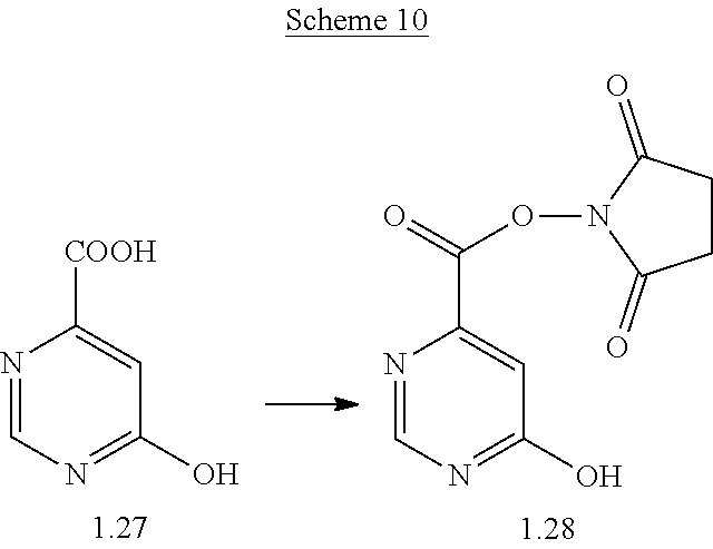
N1=CN=C(O)C=C1C(ON1C(=O)CCC1=O)=O.N1=CN=C(O)C=C1[COOH]
